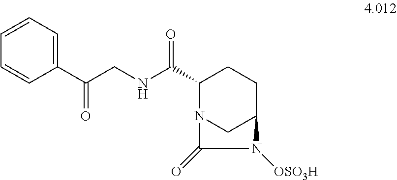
C1=CC=CC=C1C(CNC(C1CCC2CN1C(=O)N2[OSO3H])=O)=O
